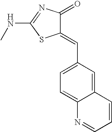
N(C1=NC(=O)C(=CC2=CC=C3C(=C2)C=CC=N3)S1)C
